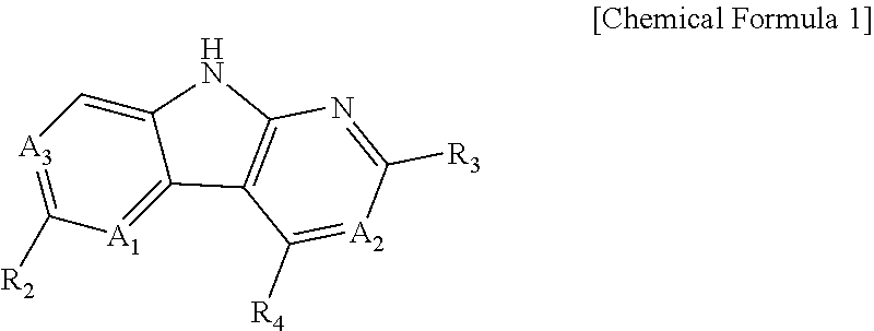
C1=C2C(=[A1]C([R2])=[A3]1)C1=C(N2)N=C([R3])[A2]=C1[R4]
